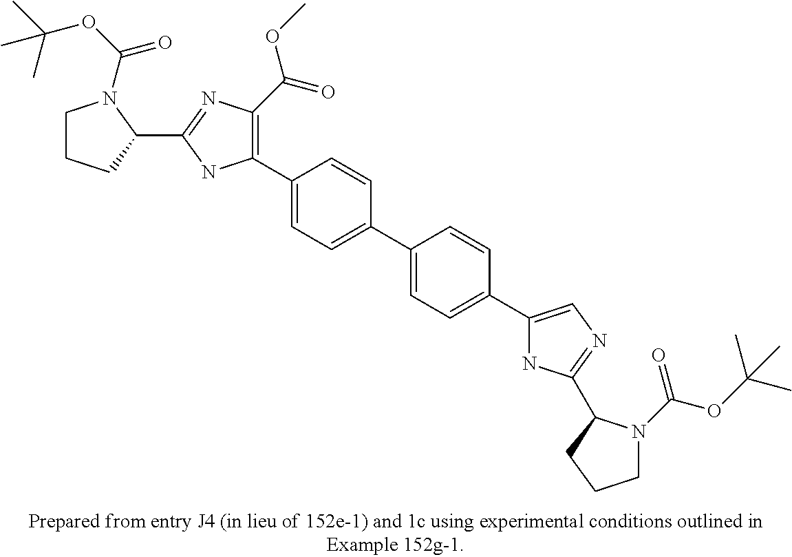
C1(C2=CC=C(C3=CC=C(C4=CN=C(C5N(C(=O)OC(C)(C)C)CCC5)N4)C=C3)C=C2)=C(C(=O)OC)N=C(C2N(C(OC(C)(C)C)=O)CCC2)N1
